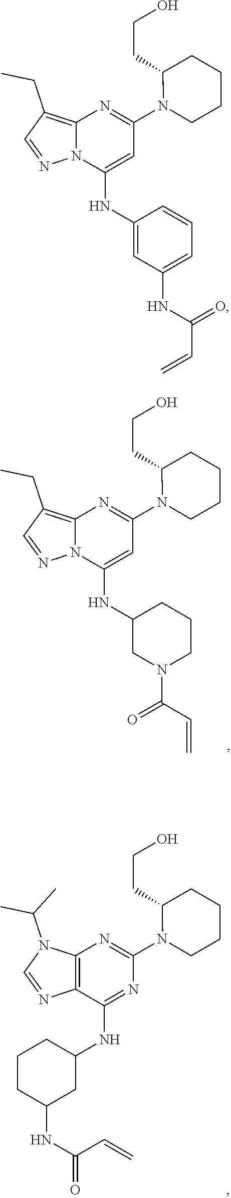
C12=C(CC)C=NN1C(NC1=CC(NC(=O)C=C)=CC=C1)=CC(N1CCCCC1CCO)=N2.C12=C(C(NC3CCCC(NC(=O)C=C)C3)=NC(N3CCCCC3CCO)=N1)N=CN2C(C)C.C12=C(CC)C=NN1C(NC1CCCN(C(C=C)=O)C1)=CC(N1CCCCC1CCO)=N2
